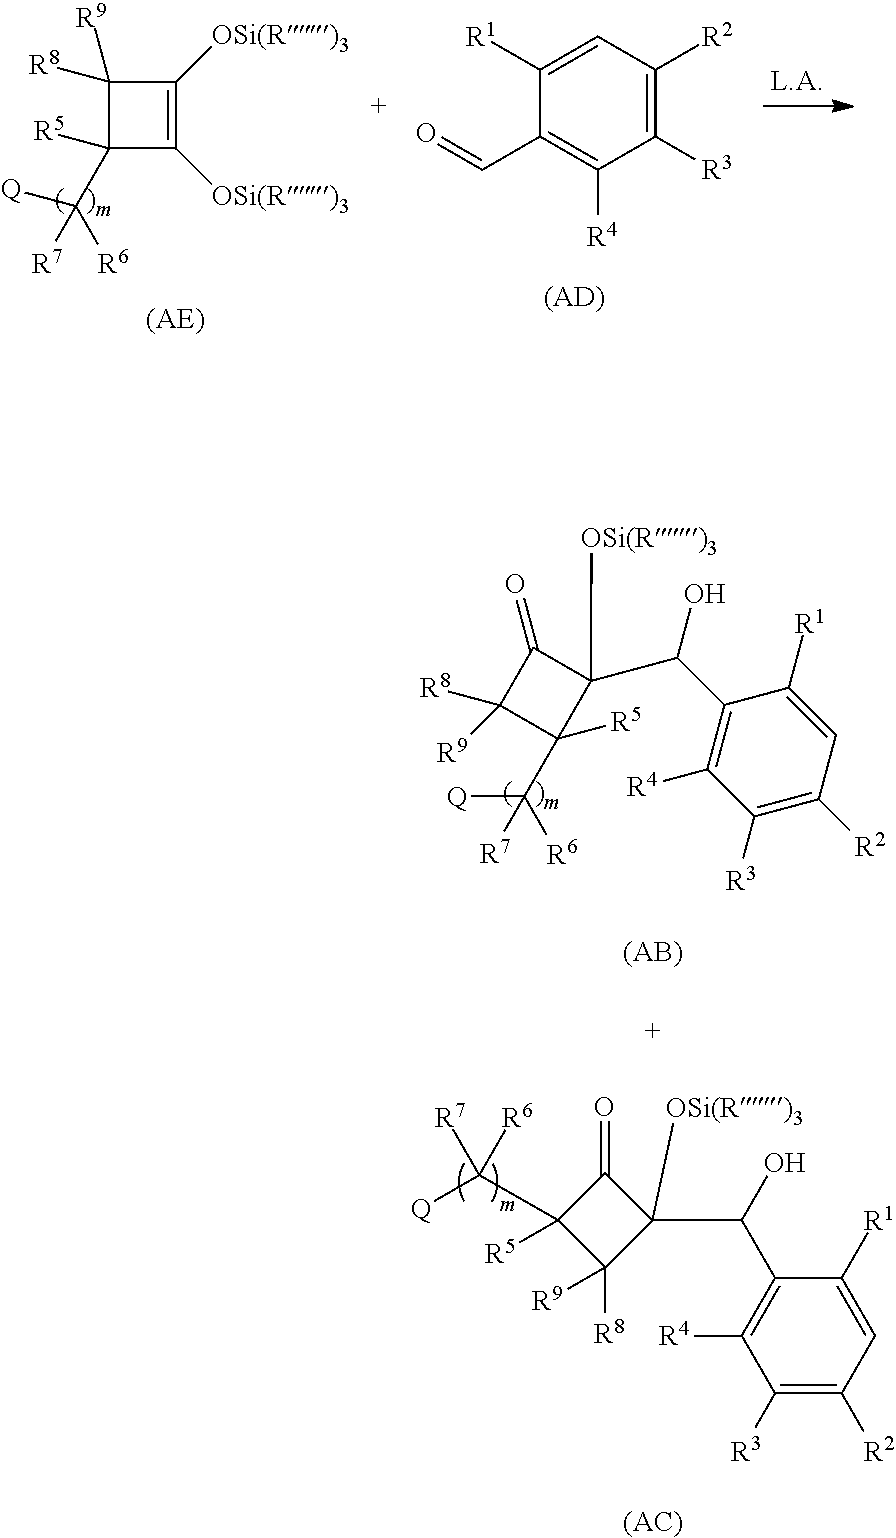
C1([OSi(R)3])=C([OSi(R)3])C([R5])(C([Q])([R7])[R6])C1([R8])[R9].C1(C=O)=C([R4])C([R3])=C([R2])C=C1[R1].[(AD)].C1([R3])=C([R2])C=C([R1])C(C(O)C2([OSi(R)3])C(=O)C(C([Q])([R7])[R6])([R5])C2([R8])[R9])=C1[R4].C1([R3])=C([R2])C=C([R1])C(C(O)C2([OSi(R)3])C(=O)C([R8])([R9])C2([R5])C([Q])([R7])[R6])=C1[R4].[(AC)].[(AB)]
